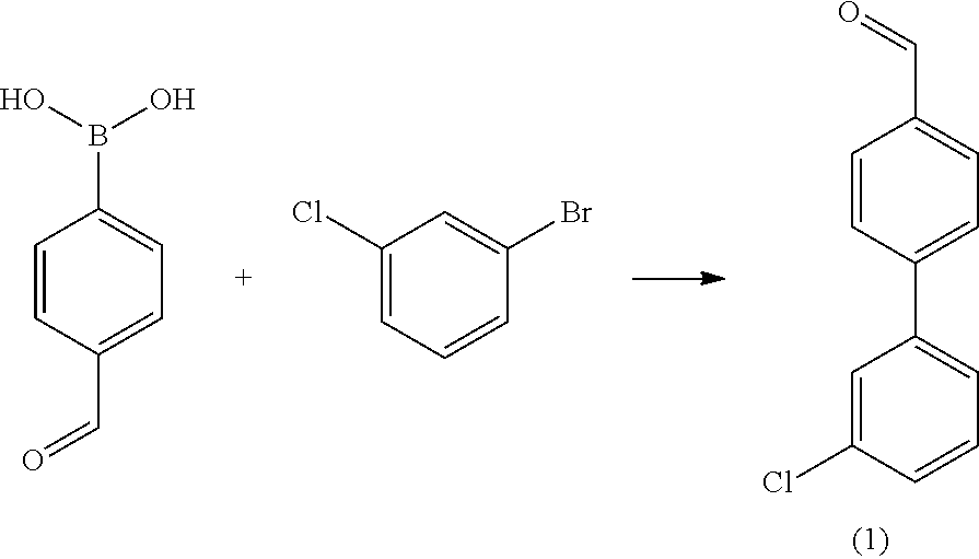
C1=C(Cl)C=CC=C1C1=CC=C(C=O)C=C1.C1=CC(C=O)=CC=C1B(O)O.C1(Cl)=CC=CC(Br)=C1
